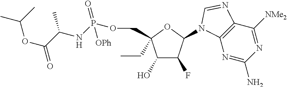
C1(O)C(F)C(N2C3=C(C([NMe2])=NC(N)=N3)N=C2)OC1(COP(NC(C)C(OC(C)C)=O)(=O)[OPh])CC
